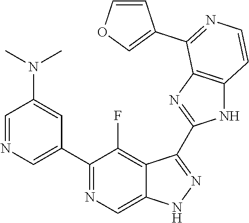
C1=NC=C(C2=NC=C3C(=C2F)C(C2=NC4=C(N2)C=CN=C4C2=COC=C2)=NN3)C=C1N(C)C
